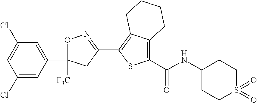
O1C([F3C])(C2=CC(Cl)=CC(Cl)=C2)CC(C2=C3C(=C(C(=O)NC4CCS(=O)(=O)CC4)S2)CCCC3)=N1
